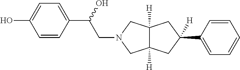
C12([H])C([H])(CC(C3=CC=CC=C3)([H])C1)CN(CC(C1=CC=C(O)C=C1)O)C2
